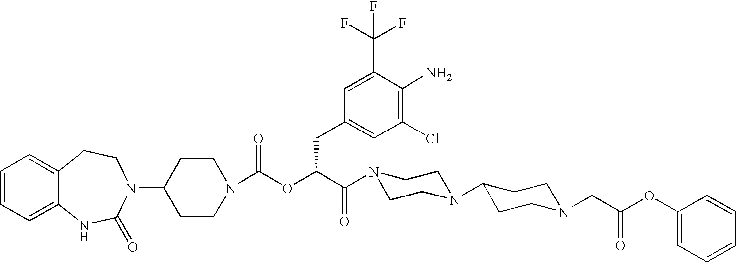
C1=CC=C2C(=C1)CCN(C1CCN(C(OC(C(N3CCN(C4CCN(CC(OC5=CC=CC=C5)=O)CC4)CC3)=O)CC3=CC(Cl)=C(N)C(C(F)(F)F)=C3)=O)CC1)C(=O)N2
